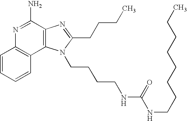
C1=CC=CC2=C1N=C(N)C1=C2N(CCCCNC(NCCCCCCCC)=O)C(CCCC)=N1
